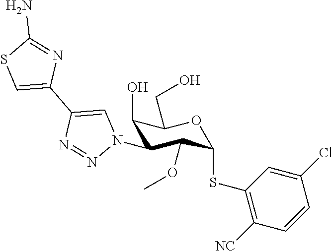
C1(O)C(N2C=C(C3=CSC(N)=N3)N=N2)C(OC)C(SC2=C([NC])C=CC(Cl)=C2)OC1CO
